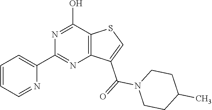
C1(C2=CC=CC=N2)=NC2=C(C(O)=N1)SC=C2C(=O)N1CCC(C)CC1
